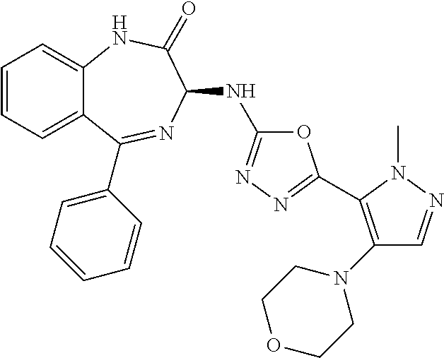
C1=CC=C2C(=C1)NC(=O)C(NC1=NN=C(C3=C(N4CCOCC4)C=NN3C)O1)N=C2C1=CC=CC=C1
